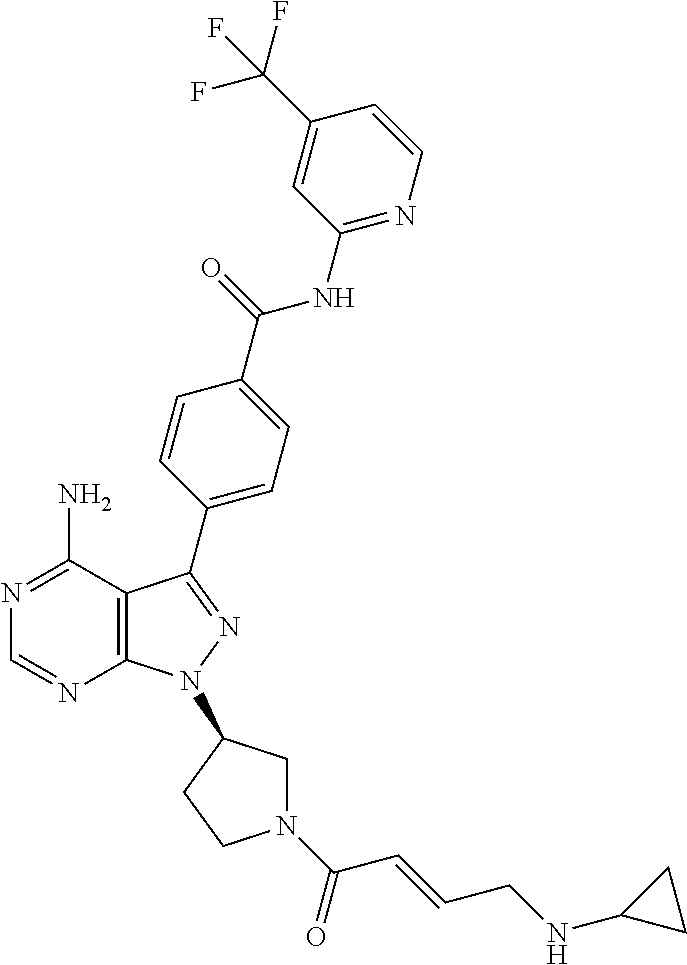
N1=C(N)C2=C(N=C1)N(C1CN(C(C=CCNC3CC3)=O)CC1)N=C2C1=CC=C(C(NC2=NC=CC(C(F)(F)F)=C2)=O)C=C1
